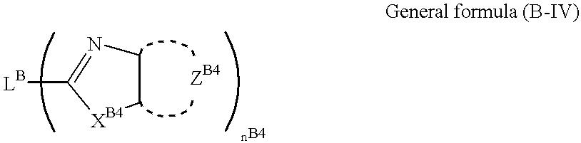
C1N=C([LB])[XB4]C1
